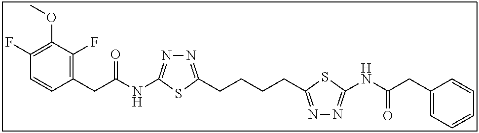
N1=C(CCCCC2=NN=C(NC(CC3=CC=CC=C3)=O)S2)SC(NC(CC2=C(F)C(OC)=C(F)C=C2)=O)=N1
